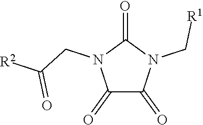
C1(=O)C(=O)N(C[R1])C(=O)N1CC([R2])=O
